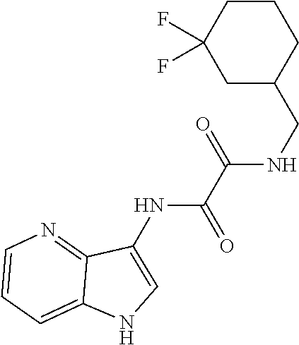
C1=CC=C2C(=N1)C(NC(C(NCC1CCCC(F)(F)C1)=O)=O)=CN2
